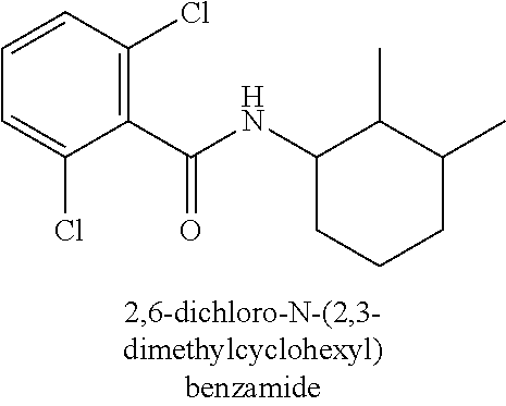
C1(C(NC2C(C)C(C)CCC2)=O)=C(Cl)C=CC=C1Cl
